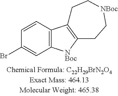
BrC1=CC2=C(C=C1)C1=C([NBoc]2)CC[NBoc]CC1
